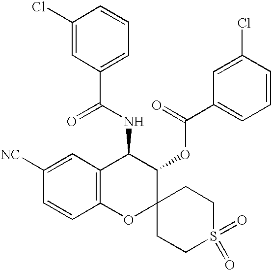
C12=C(C=C([NC])C=C1)C(NC(C1=CC=CC(Cl)=C1)=O)C(OC(C1=CC=CC(Cl)=C1)=O)C1(O2)CCS(=O)(=O)CC1
